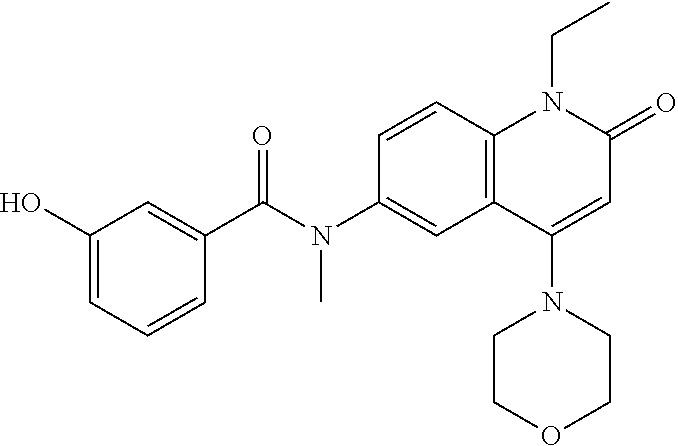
C1(C(N(C2=CC3=C(C=C2)N(CC)C(=O)C=C3N2CCOCC2)C)=O)=CC(O)=CC=C1
